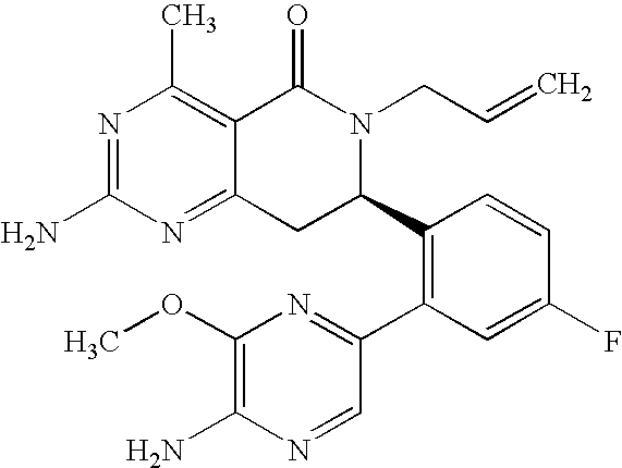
C12=NC(N)=NC(C)=C1C(=O)N(CC=C)C(C1=C(C3=NC(OC)=C(N)N=C3)C=C(F)C=C1)C2
